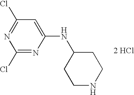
C1(Cl)=NC(NC2CCNCC2)=CC(Cl)=N1.[2 HCl]
